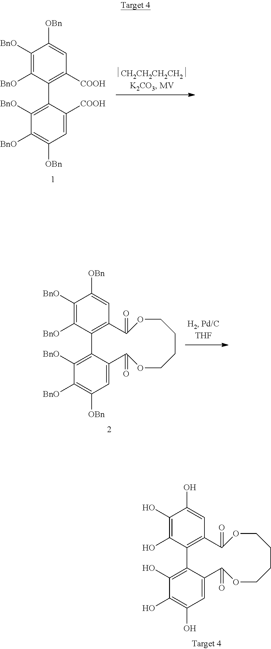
C1([BnO])=C([BnO])C(C2=C([BnO])C([BnO])=C([OBn])C=C2[COOH])=C([COOH])C=C1[OBn].C1([BnO])=C([BnO])C2=C(C=C1[OBn])C(=O)OCCCCOC(=O)C1=CC([OBn])=C([BnO])C([BnO])=C21.C1(O)=C(O)C2=C(C=C1O)C(=O)OCCCCOC(=O)C1=CC(O)=C(O)C(O)=C21
